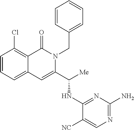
ClC1=C2C(=CC=C1)C=C(C([Me])NC1=NC(N)=NC=C1[NC])N(CC1=CC=CC=C1)C2=O
